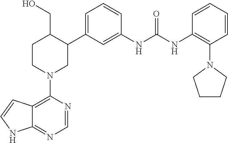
C12=C(N3CC(C4=CC=CC(NC(NC5=C(N6CCCC6)C=CC=C5)=O)=C4)C(CO)CC3)N=CN=C1NC=C2
